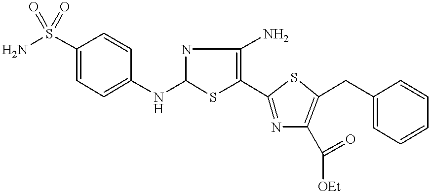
NS(C1=CC=C(NC2SC(C3=NC(C([OEt])=O)=C(CC4=CC=CC=C4)S3)=C(N)N2)C=C1)(=O)=O
